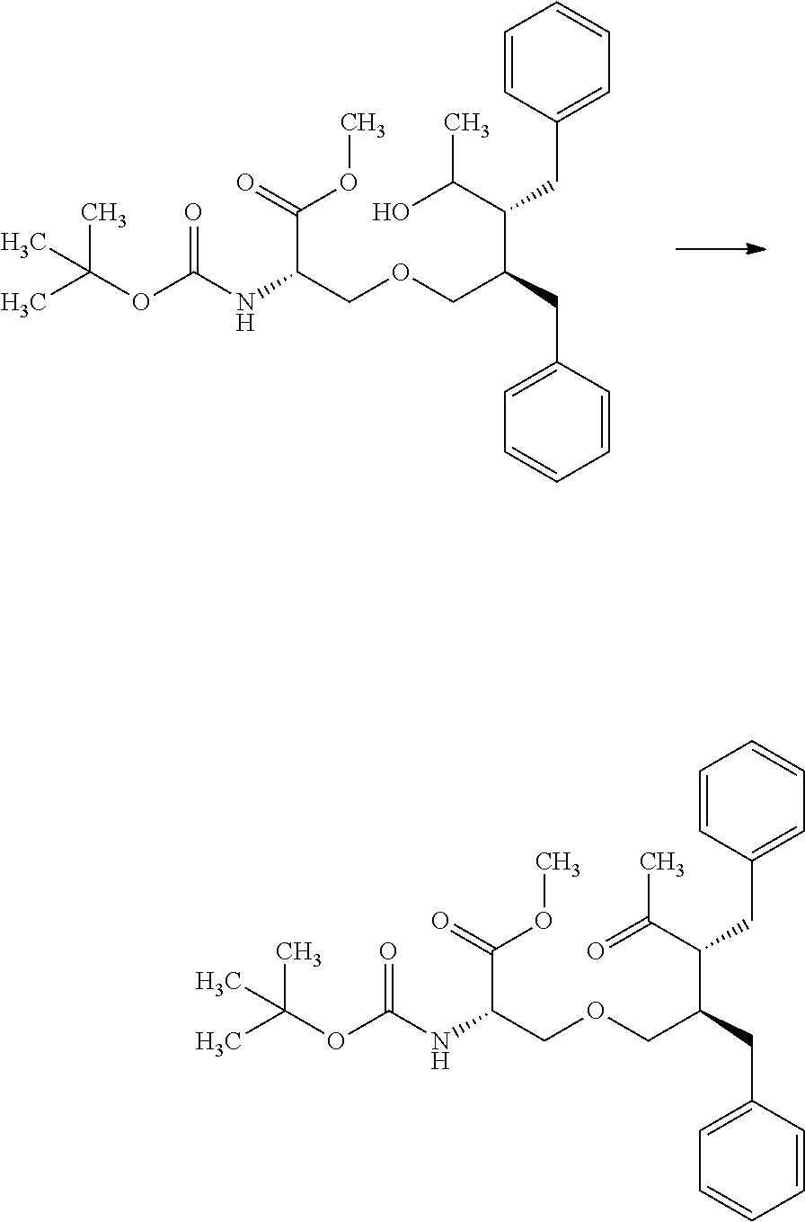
C1=CC(CC(C(O)C)C(CC2=CC=CC=C2)COCC(C(=O)OC)NC(OC(C)(C)C)=O)=CC=C1.C1=CC(CC(C(=O)C)C(CC2=CC=CC=C2)COCC(C(=O)OC)NC(OC(C)(C)C)=O)=CC=C1
